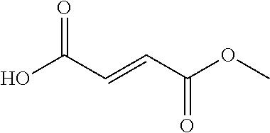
O=C(C=CC(OC)=O)O
